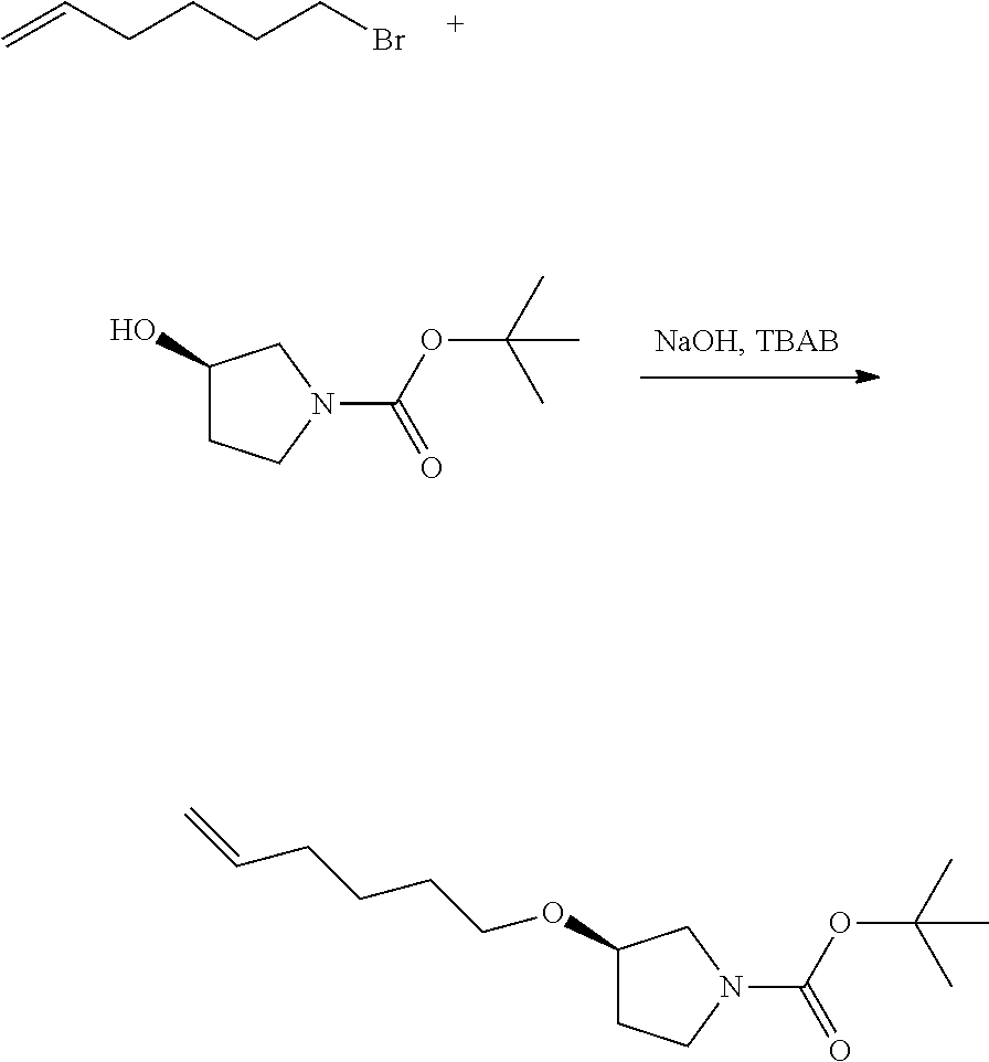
C=CCCCCBr.C1(O)CCN(C(OC(C)(C)C)=O)C1.C1(OCCCCC=C)CCN(C(OC(C)(C)C)=O)C1
